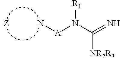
N[A]N(C(=N)[NR2R3])[R1].[Z]
